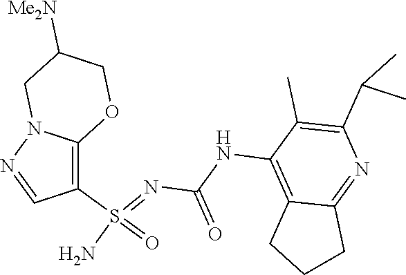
C(NC1=C2C(=NC(C(C)C)=C1C)CCC2)(N=S(N)(=O)C1=C2N(N=C1)CC([Me2N])CO2)=O
